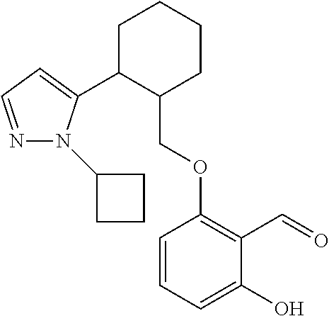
C1C(C2=CC=NN2C2CCC2)C(COC2=C(C=O)C(O)=CC=C2)CCC1
